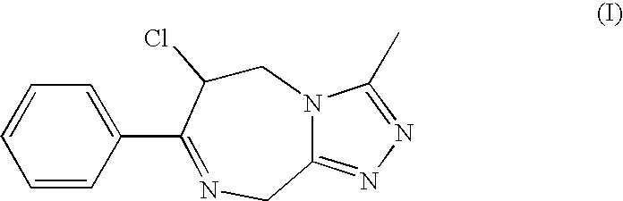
C1=CC(C2=NCC3=NN=C(C)N3CC2Cl)=CC=C1
